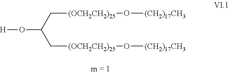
[H]OC(C[(OCH2CH2)25]O[(CH2)17CH3])C[(OCH2CH2)25]O[(CH2)17CH3]
